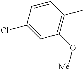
C1(Cl)=CC(O[Me])=C(C)C=C1
